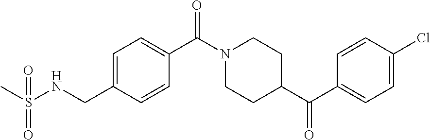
C1=C(CNS(C)(=O)=O)C=CC(C(N2CCC(C(C3=CC=C(Cl)C=C3)=O)CC2)=O)=C1
